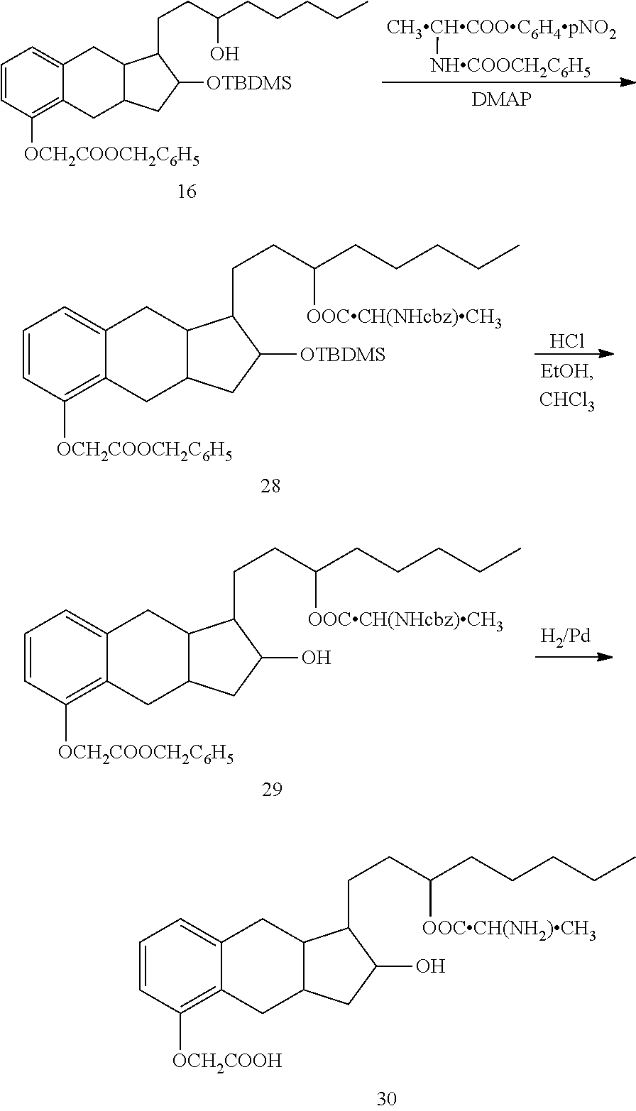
C1=CC([OCH2COOCH2C6H5])=C2C(=C1)CC1C(C2)CC([OTBDMS])C1CCC(CCCCC)O.[CH3CHCOOC6H4pNO2][NHCOOCH2C6H5].C1=CC([OCH2COOCH2C6H5])=C2C(=C1)CC1C(C2)CC([OTBDMS])C1CCC(CCCCC)[OOCCH(NHcbz)CH3].Cl.C1=CC([OCH2COOCH2C6H5])=C2C(=C1)CC1C(C2)CC(O)C1CCC(CCCCC)[OOCCH(NHcbz)CH3].C1=CC([OCH2COOH])=C2C(=C1)CC1C(C2)CC(O)C1CCC(CCCCC)[OOCCH(NH2)CH3]
